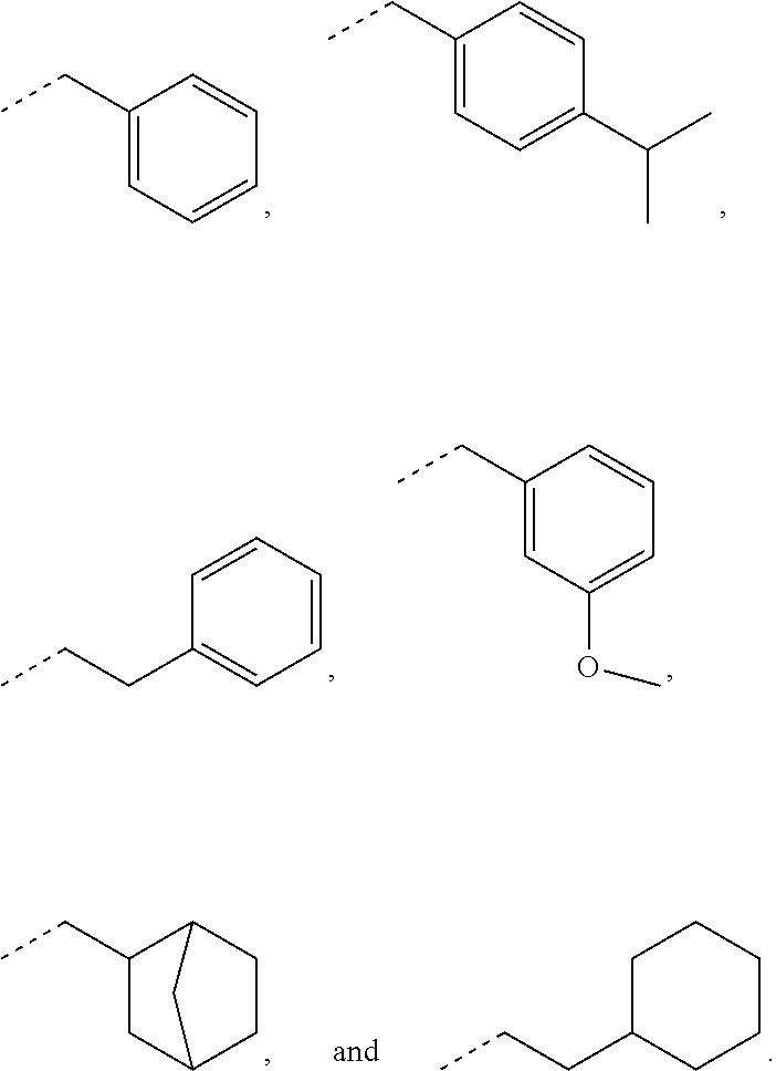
C1(CC)=CC=CC=C1.C1(CC)=CC=C(C(C)C)C=C1.C1=CC=CC=C1CCC.C1(CC)=CC(OC)=CC=C1.C1(CC)CC2CCC1C2.C1C(CCC)CCCC1
